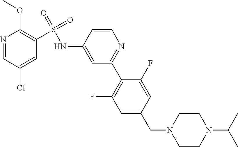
N1=CC(Cl)=CC(S(=O)(=O)NC2=CC(C3=C(F)C=C(CN4CCN(C(C)C)CC4)C=C3F)=NC=C2)=C1OC
